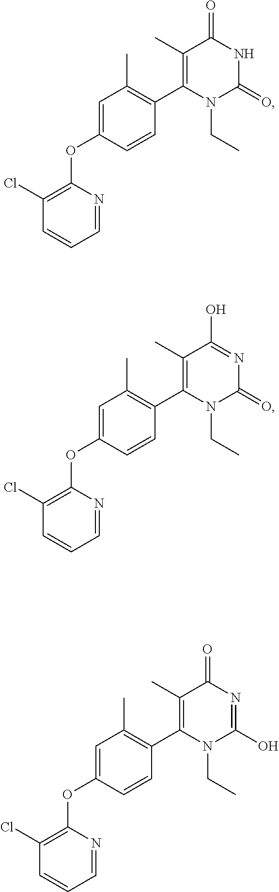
C1=NC(OC2=CC(C)=C(C3=C(C)C(=O)NC(=O)N3CC)C=C2)=C(Cl)C=C1.C1=NC(OC2=CC(C)=C(C3=C(C)C(O)=NC(=O)N3CC)C=C2)=C(Cl)C=C1.C1=NC(OC2=CC(C)=C(C3=C(C)C(=O)N=C(O)N3CC)C=C2)=C(Cl)C=C1
